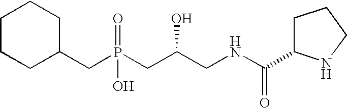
C1CCC(CP(CC(CNC(=O)C2CCCN2)O)(=O)O)CC1
